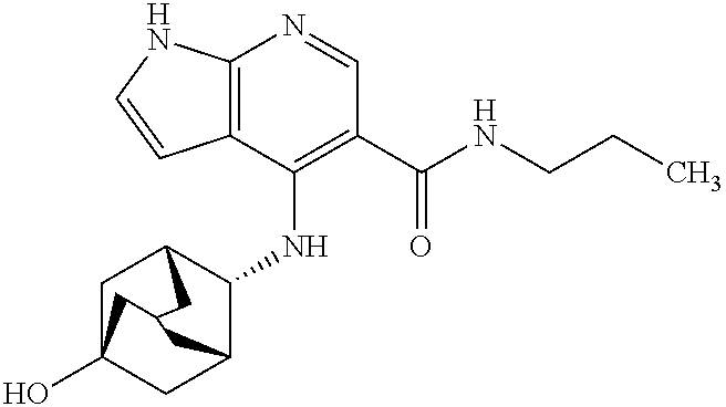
C12=C(C(NC3C4CC5(O)CC3CC(C5)C4)=C(C(NCCC)=O)C=N1)C=CN2
